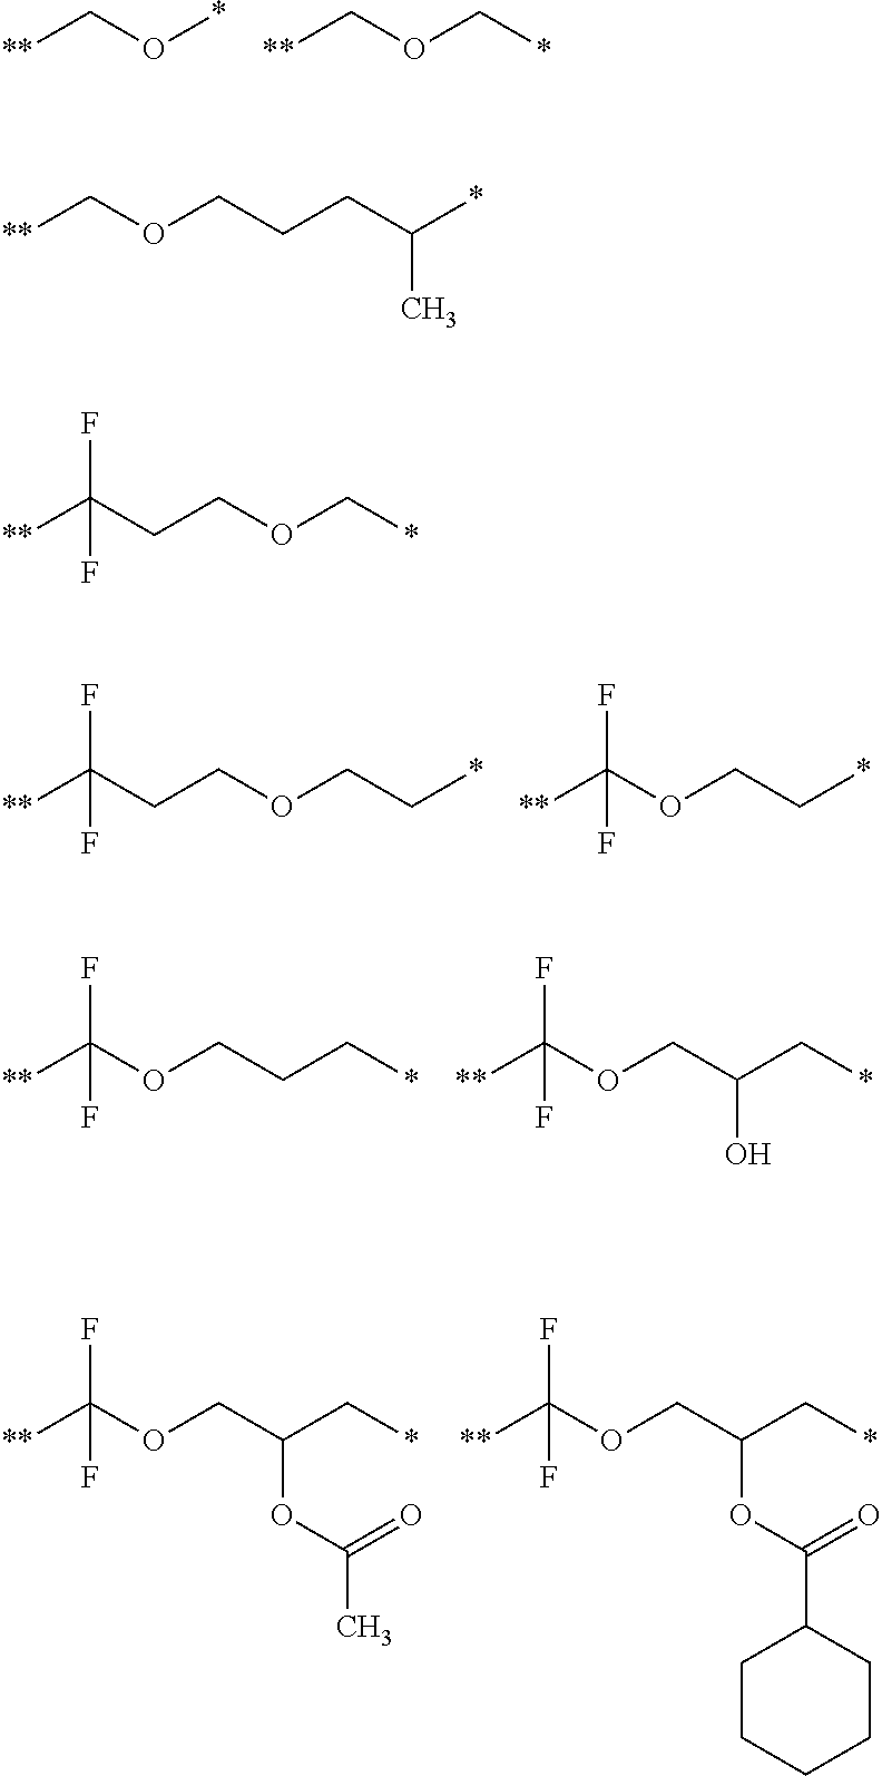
[**]CO*.[**]COC*.[**]C(CCOCC*)(F)F.[**]C(OCC*)(F)F.[**]C(OCCC*)(F)F.[**]C(OCC(C*)O)(F)F.[**]C(OCC(C*)OC(=O)C)(F)F.[**]C(OCC(C*)OC(=O)C1CCCCC1)(F)F.[**]COCCCC(*)C.[**]C(CCOC*)(F)F
